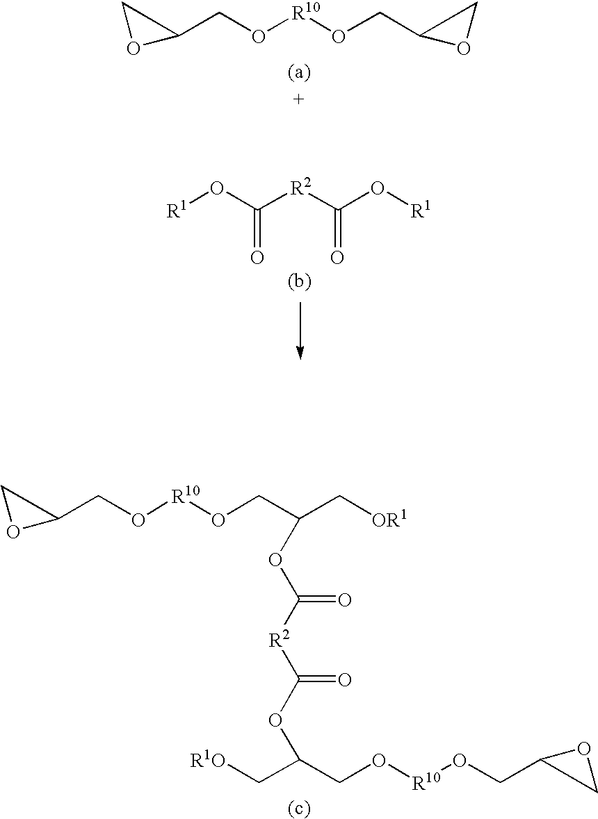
C1(CO[R10]OCC2OC2)OC1.[R1]OC([R2]C(O[R1])=O)=O.C1(CO[R10]OCC(OC([R2]C(OC(C[R1O])CO[R10]OCC2OC2)=O)=O)C[OR1])OC1
